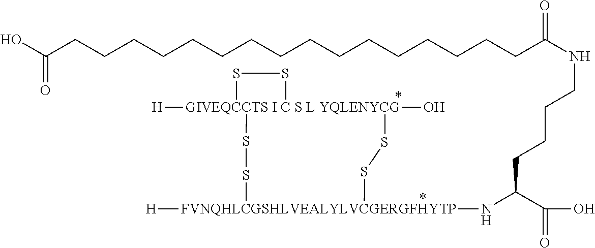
C(CCC(C(O)=O)N[FVNQHLCGSHLVEALYLVCGERGFHYTP]1([H])SS[GIVEQCCTS I C S L YQLENYCG]2([H])(O)(SS1)SS2)CNC(=O)CCCCCCCCCCCCCCCCC(O)=O
